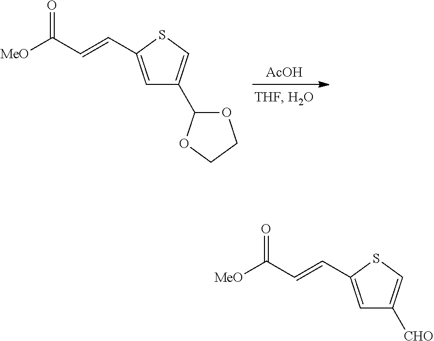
[AcOH].C1=C(C=CC([MeO])=O)SC=C1C1OCCO1.C1=C(C=CC([MeO])=O)SC=C1[CHO]
